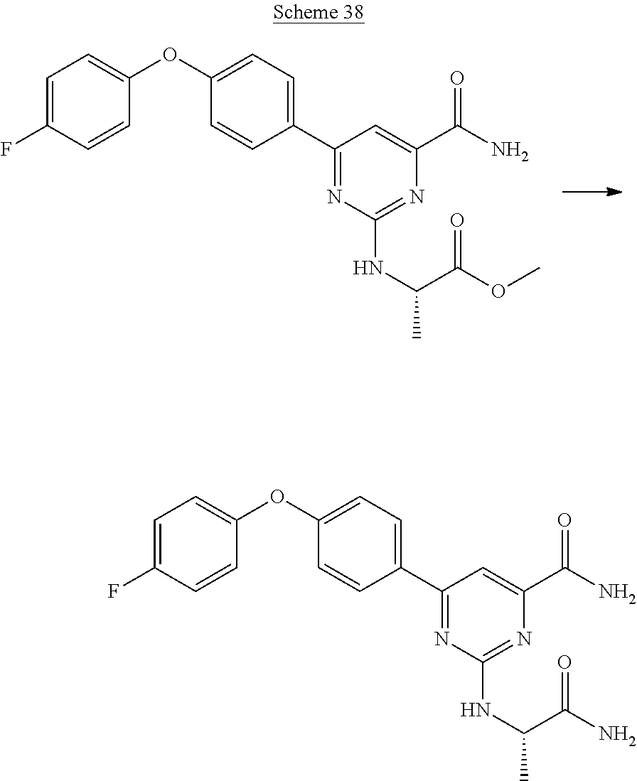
C1=C(C2=NC(NC(C(OC)=O)C)=NC(C(N)=O)=C2)C=CC(OC2=CC=C(F)C=C2)=C1.C1=C(C2=NC(NC(C(N)=O)C)=NC(C(N)=O)=C2)C=CC(OC2=CC=C(F)C=C2)=C1
